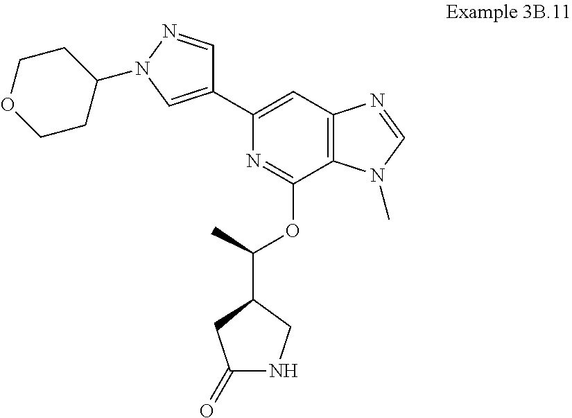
C1(=O)NCC(C(OC2=NC(C3=CN(C4CCOCC4)N=C3)=CC3=C2N(C)C=N3)C)C1
